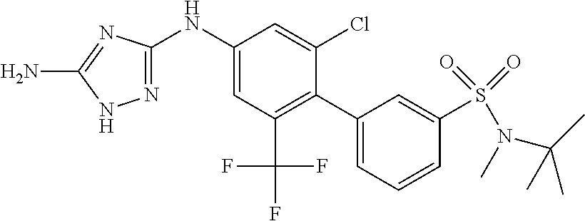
C1(NC2=CC(C(F)(F)F)=C(C3=CC=CC(S(N(C(C)(C)C)C)(=O)=O)=C3)C(Cl)=C2)=NNC(N)=N1
